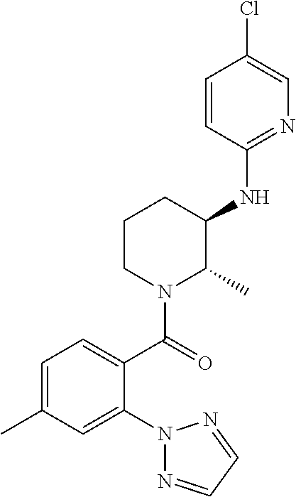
C1=C(C)C=C(N2N=CC=N2)C(C(=O)N2C(C)C(NC3=NC=C(Cl)C=C3)CCC2)=C1
